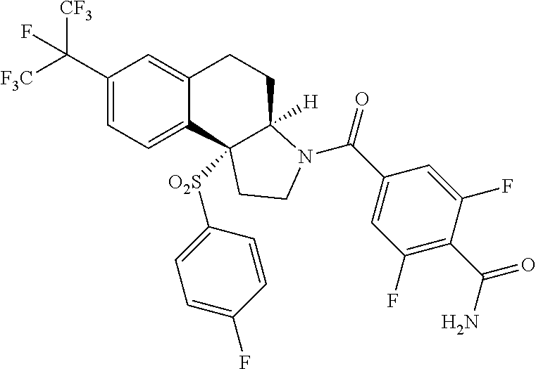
C(C1=CC=C2C(=C1)CCC1([H])C2([O2S]C2=CC=C(F)C=C2)CCN1C(=O)C1=CC(F)=C(C(=O)N)C(F)=C1)([F3C])([CF3])F
